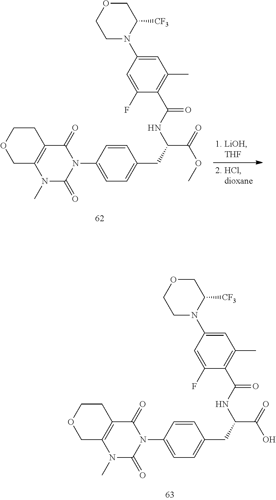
C1N(C2=CC(C)=C(C(NC(CC3=CC=C(N4C(=O)C5=C(N(C)C4=O)COCC5)C=C3)C(=O)O)=O)C(F)=C2)C([CF3])COC1.C1N(C2=CC(C)=C(C(NC(CC3=CC=C(N4C(=O)C5=C(N(C)C4=O)COCC5)C=C3)C(=O)OC)=O)C(F)=C2)C([CF3])COC1
